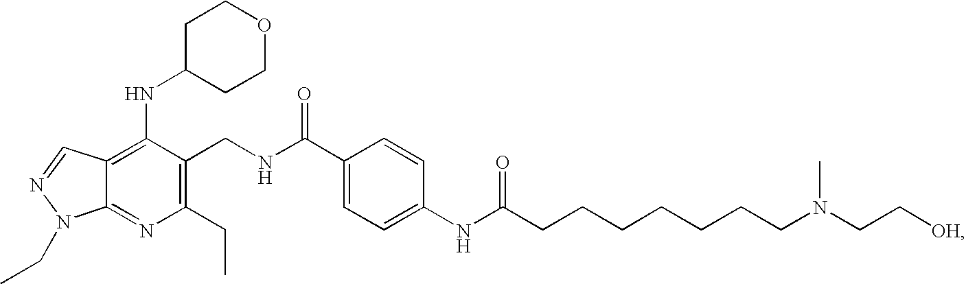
C1(CNC(C2=CC=C(NC(CCCCCCCN(CC[OH])C)=O)C=C2)=O)=C(CC)N=C2C(=C1NC1CCOCC1)C=NN2CC
